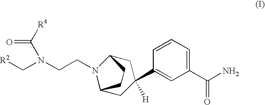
C1C2N(CCN(C[R2])C([R4])=O)C(CC1([H])C1=CC(C(N)=O)=CC=C1)CC2
